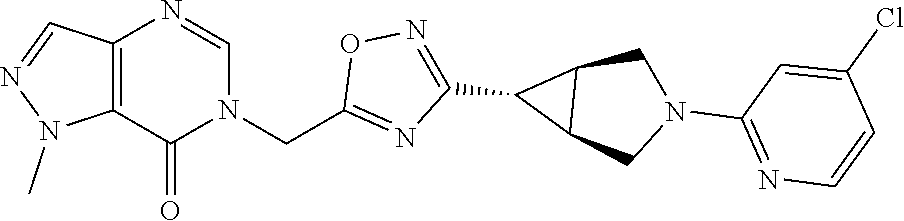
C12=C(N=CN(CC3=NC(C4C5C4CN(C4=NC=CC(Cl)=C4)C5)=NO3)C1=O)C=NN2C
